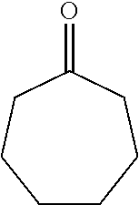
C1CCCC(=O)CC1
